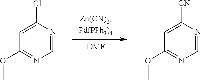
C1(Cl)=CC(OC)=NC=N1.C1([CN])=CC(OC)=NC=N1.[DMF]
